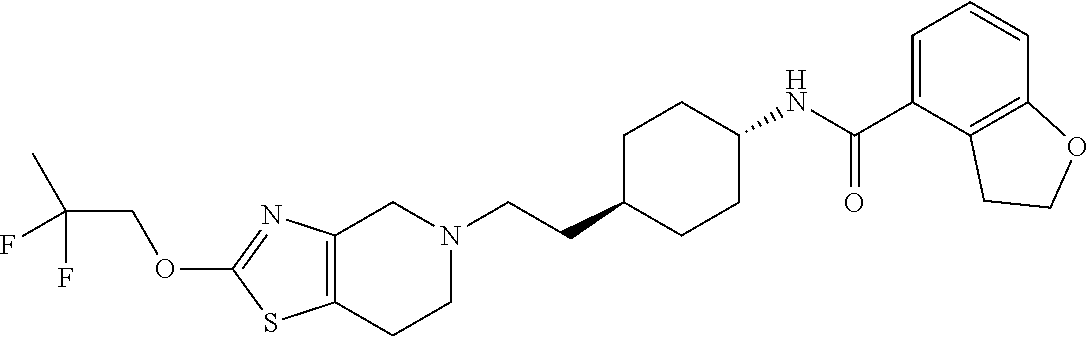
C12=C(CCN(CCC3CCC(NC(C4=CC=CC5=C4CCO5)=O)CC3)C1)SC(OCC(C)(F)F)=N2
